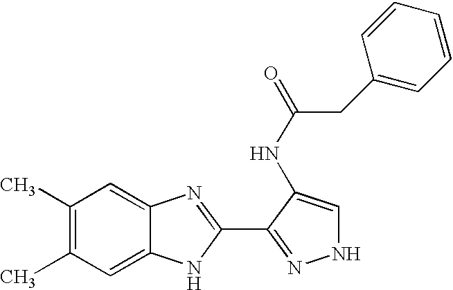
C1(C)=C(C)C=C2C(=C1)N=C(C1=NNC=C1NC(=O)CC1=CC=CC=C1)N2
